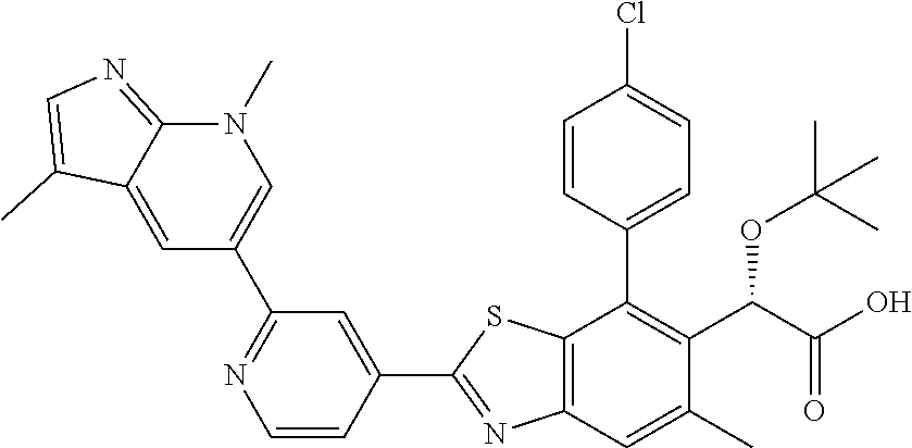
C1=CC(C2=C(C(OC(C)(C)C)C(=O)O)C(C)=CC3=C2SC(C2=CC(C4=CN(C)C5=NC=C(C)C5=C4)=NC=C2)=N3)=CC=C1Cl
